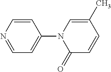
C1=NC=CC(N2C(=O)C=CC(C)=C2)=C1
